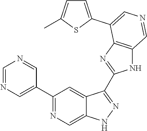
C1(C2=CN=CN=C2)=NC=C2C(=C1)C(C1=NC3=C(N1)C=NC=C3C1=CC=C(C)S1)=NN2
